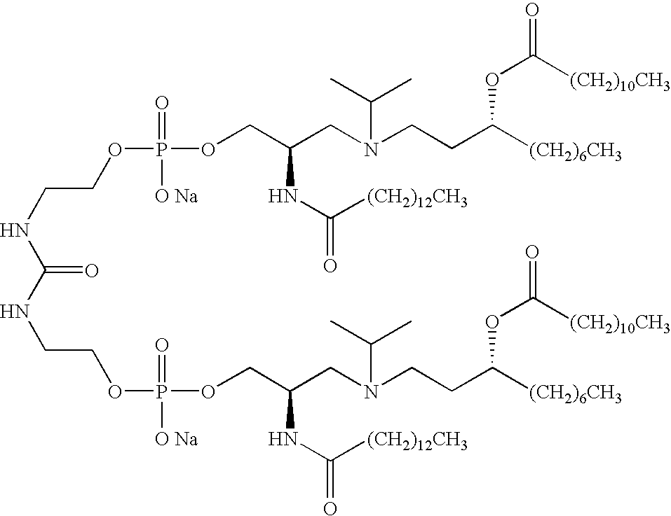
C(=O)(NCCOP(OCC(CN(CCC([(CH2)6CH3])OC(=O)[(CH2)10CH3])C(C)C)NC(=O)[(CH2)12CH3])(=O)[O Na])NCCOP(OCC(CN(CCC([(CH2)6CH3])OC(=O)[(CH2)10CH3])C(C)C)NC(=O)[(CH2)12CH3])(=O)[O Na]
